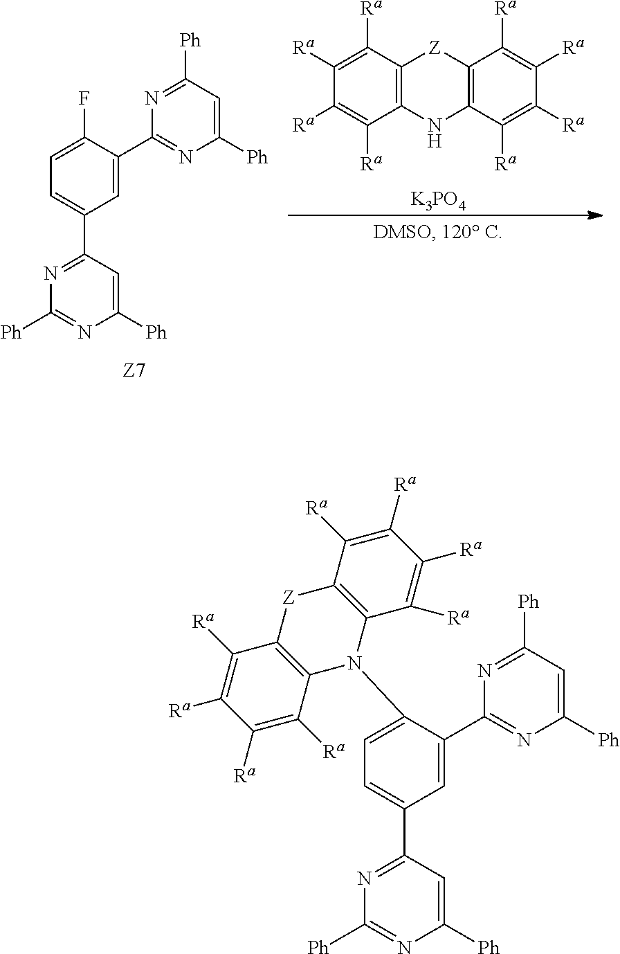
C12=C(C([Ra])=C([Ra])C([Ra])=C1[Ra])[Z]C1=C(N2)C([Ra])=C([Ra])C([Ra])=C1[Ra].[K3PO4].C1=C(C2=NC([Ph])=CC([Ph])=N2)C(F)=CC=C1C1=NC([Ph])=NC([Ph])=C1.C1=C(C2=NC([Ph])=CC([Ph])=N2)C(N2C3=C(C([Ra])=C([Ra])C([Ra])=C3[Ra])[Z]C3=C2C([Ra])=C([Ra])C([Ra])=C3[Ra])=CC=C1C1=NC([Ph])=NC([Ph])=C1
